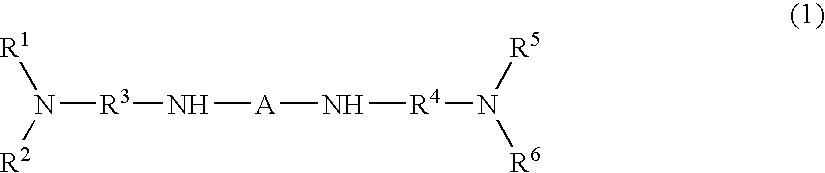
N([R3]N[A]N[R4]N([R6])[R5])([R2])[R1]
